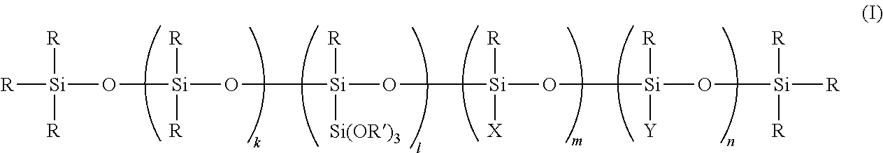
[R][Si]([R])([R])O[Si]([R])([R])O[Si]([R])([Si(OR)3])O[Si]([R])([X])O[Si]([R])([Y])O[Si]([R])([R])[R]
